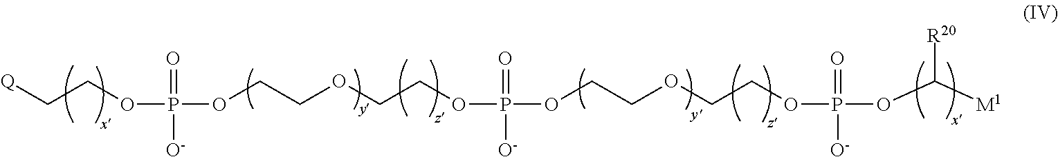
C(COP(=O)([O-])OCCOCCOP(=O)([O-])OCCOCCOP(=O)([O-])OC([M1])[R20])[Q]
